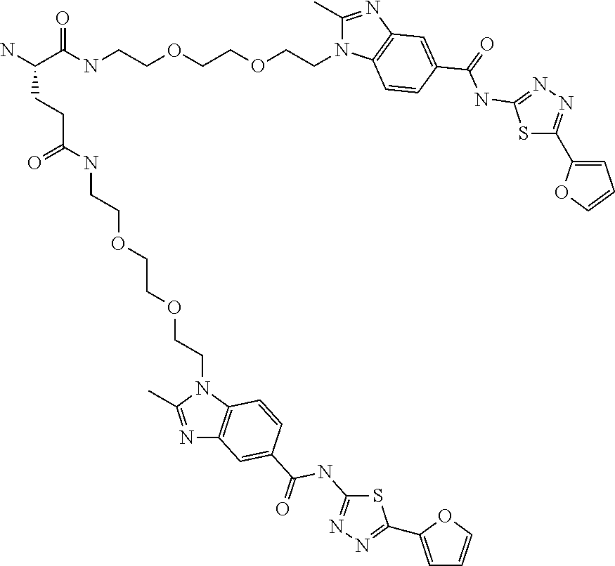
C(C(NCCOCCOCCN1C(C)=NC2=C1C=CC(C(=O)NC1=NN=C(C3=CC=CO3)S1)=C2)=O)(N)CCC(NCCOCCOCCN1C(C)=NC2=C1C=CC(C(=O)NC1=NN=C(C3=CC=CO3)S1)=C2)=O
